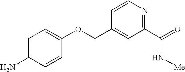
C1=CC(OCC2=CC(C(N[Me])=O)=NC=C2)=CC=C1N
